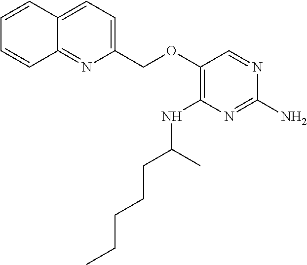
C1(OCC2=CC=C3C(=N2)C=CC=C3)=C(NC(CCCCC)C)N=C(N)N=C1
